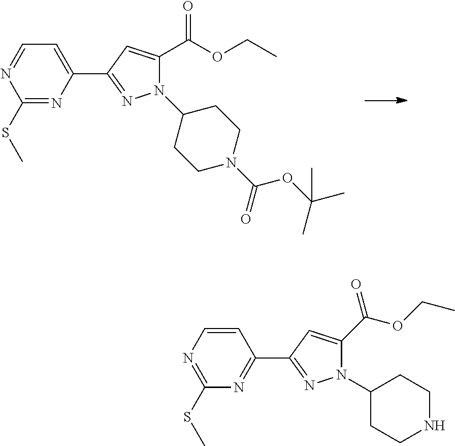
N1(C2CCNCC2)C(C(=O)OCC)=CC(C2=NC(SC)=NC=C2)=N1.N1(C2CCN(C(=O)OC(C)(C)C)CC2)C(C(OCC)=O)=CC(C2=CC=NC(SC)=N2)=N1
